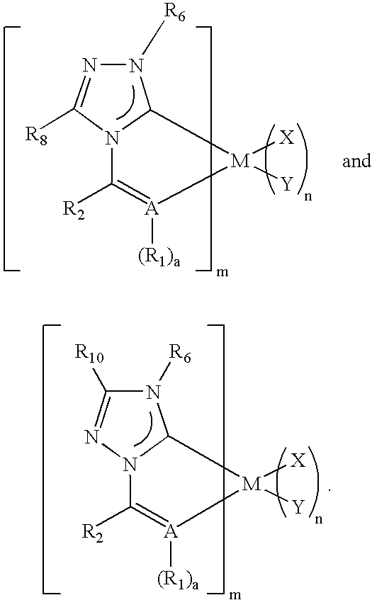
N1=C([R8])N2C(N1[R6])[M]([X])([Y])[A]([(R1)a])=C2[R2].C1([R10])=NN2C(N1[R6])[M]([X])([Y])[A]([(R1)a])=C2[R2]
